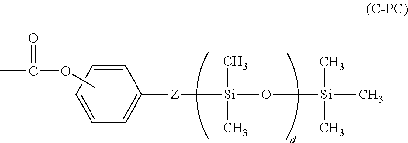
C1=CC=C([Z][Si](C)(C)O[Si](C)(C)C)C=C1.COC(C)=O
